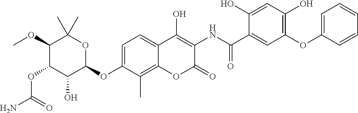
NC(=O)OC1C(O)C(OC2=CC=C3C(=C2C)OC(=O)C(NC(=O)C2=CC(OC4=CC=CC=C4)=C(O)C=C2O)=C3O)OC(C)(C)C1OC
